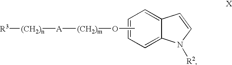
C1=CC=C2C(=C1)C=CN2[R2].[R3][(CH2)n][A][(CH2)m]OC
